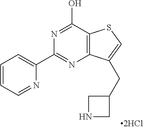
C1(C2=NC3=C(C(O)=N2)SC=C3CC2CNC2)=CC=CC=N1
